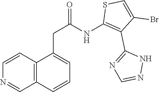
C12=C(C=CN=C1)C(CC(=O)NC1=C(C3=NC=NN3)C(Br)=CS1)=CC=C2
